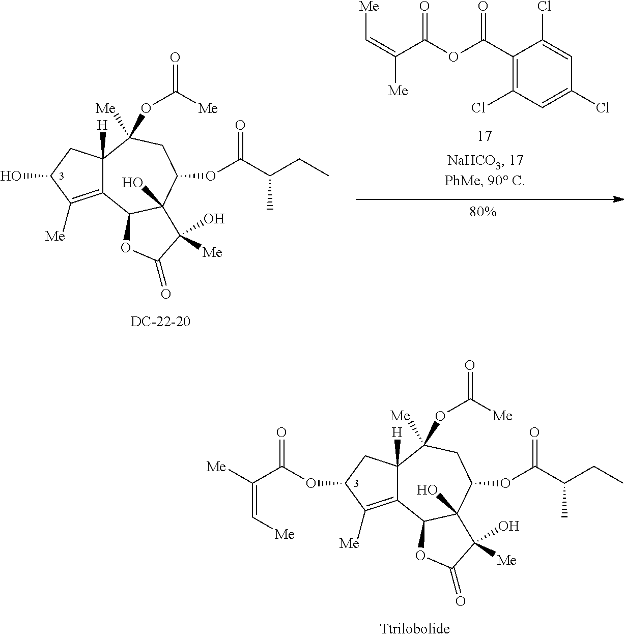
C12=C([Me])C(O)CC1([H])C([Me])(OC(=O)[Me])CC(OC(C(CC)C)=O)C1(O)C2OC(=O)C1(O)[Me].C1(C(OC(C(=C[Me])[Me])=O)=O)=C(Cl)C=C(Cl)C=C1Cl.C12=C([Me])C(OC(C([Me])=C[Me])=O)CC1([H])C([Me])(OC(=O)[Me])CC(OC(C(CC)C)=O)C1(O)C2OC(=O)C1(O)[Me]
